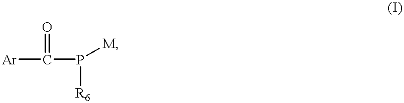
[Ar]C(P([R6])[M])=O
